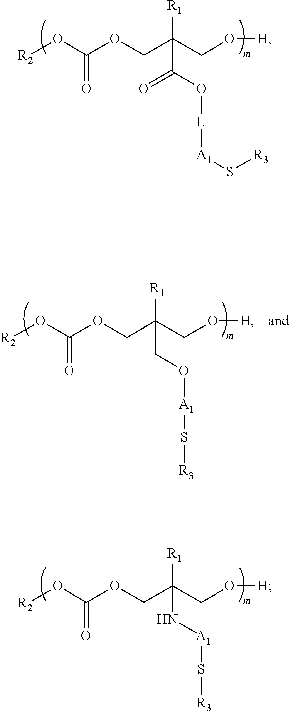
[R2]OC(OCC(CO[H])([R1])C(O[L][A1]S[R3])=O)=O.[R2]OC(OCC(CO[H])([R1])CO[A1]S[R3])=O.[R2]OC(OCC(CO[H])([R1])N[A1]S[R3])=O
